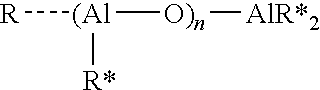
[R][(Al]([O)n][AlR*2])[R*]
